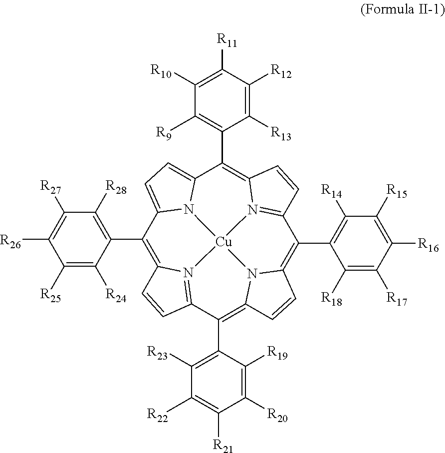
C1(C2=C([R28])C([R27])=C([R26])C([R25])=C2[R24])=C2N3=C(C(C4=C([R23])C([R22])=C([R21])C([R20])=C4[R19])=C4N5C(=C(C6=C([R14])C([R15])=C([R16])C([R17])=C6[R18])C6=N7C(=C(C8=C([R9])C([R10])=C([R11])C([R12])=C8[R13])C8=CC=C1N8[Cu]753)C=C6)C=C4)C=C2
